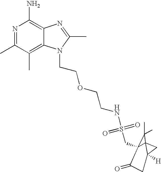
C12=C(C)C(C)=NC(N)=C1N=C(C)N2CCOCCNS(=O)(=O)CC12C(=O)CC3([H])C1(C2(C)C)C3
